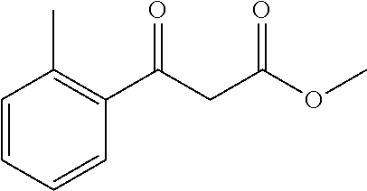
C1=CC=CC(C(CC(OC)=O)=O)=C1C
